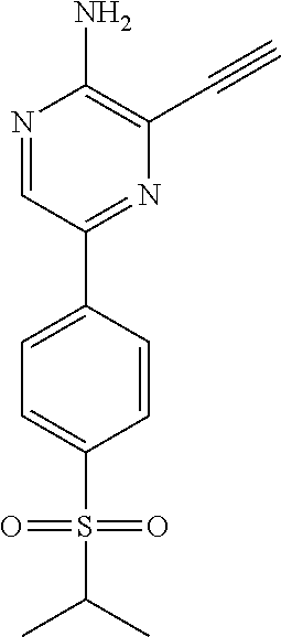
N1=CC(C2=CC=C(S(=O)(=O)C(C)C)C=C2)=NC(C#C)=C1N
